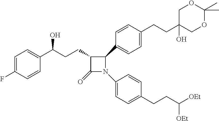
C1=C(F)C=CC(C(CCC2C(=O)N(C3=CC=C(CCC([OEt])[OEt])C=C3)C2C2=CC=C(CCC3(O)COC(C)(C)OC3)C=C2)O)=C1
